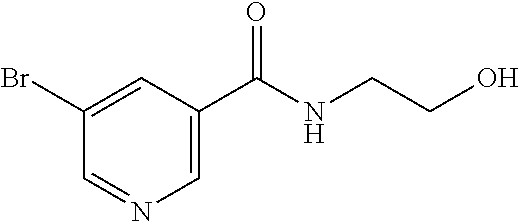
C1(Br)=CC(C(NCCO)=O)=CN=C1
